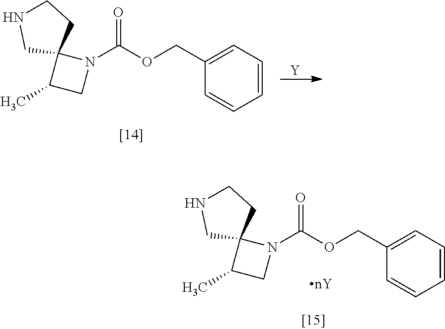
C1=CC=C(COC(N2CC(C)C23CNCC3)=O)C=C1.C1=CC=C(COC(N2CC(C)C23CNCC3)=O)C=C1.[Y]
